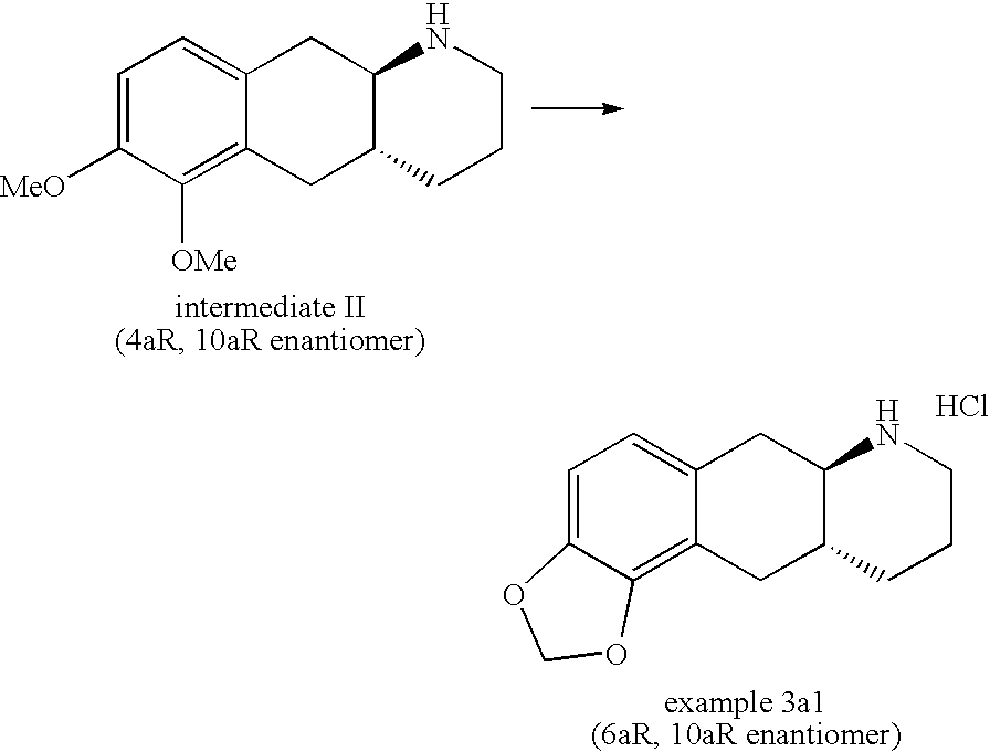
C1=C([MeO])C([OMe])=C2C(=C1)CC1C(C2)CCCN1.C1=C2C(=C3C(=C1)CC1C(C3)CCCN1)OCO2.Cl
